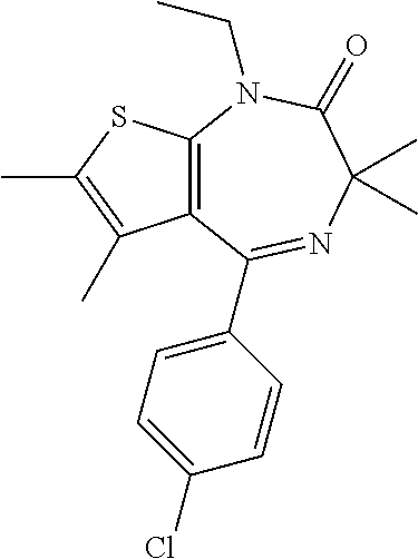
C12=C(N(CC)C(=O)C(C)(C)N=C1C1=CC=C(Cl)C=C1)SC(C)=C2C
